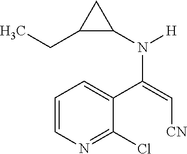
C1=CN=C(Cl)C(C(=C[CN])N([H])C2C(CC)C2)=C1
